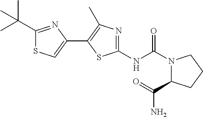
C1(C(C)(C)C)=NC(C2=C(C)N=C(NC(N3C(C(N)=O)CCC3)=O)S2)=CS1
